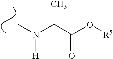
CN(C(C(O[R5])=O)C)[H]
